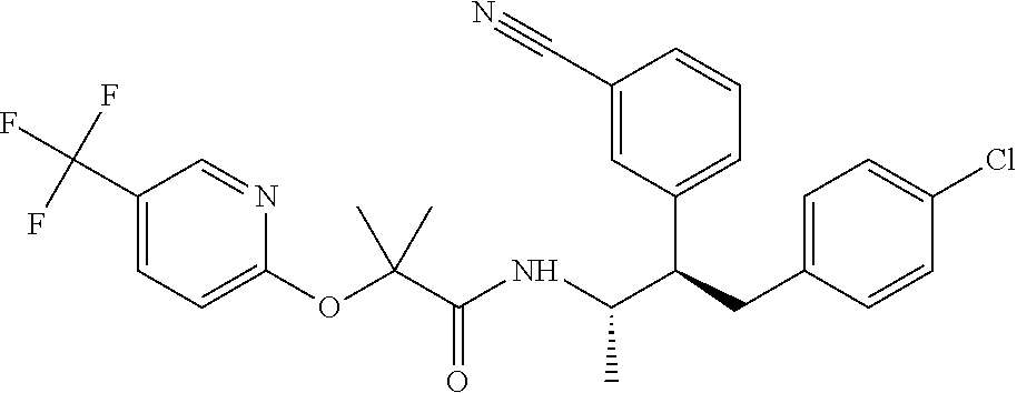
C1(C(F)(F)F)=CC=C(OC(C(NC(C(C2=CC=CC(C#N)=C2)CC2=CC=C(Cl)C=C2)C)=O)(C)C)N=C1
